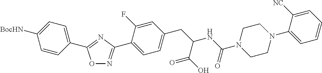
C1(C2=NC(C3=CC=C(CC(NC(N4CCN(C5=CC=CC=C5[NC])CC4)=O)C(O)=O)C=C3F)=NO2)=CC=C([BocHN])C=C1
